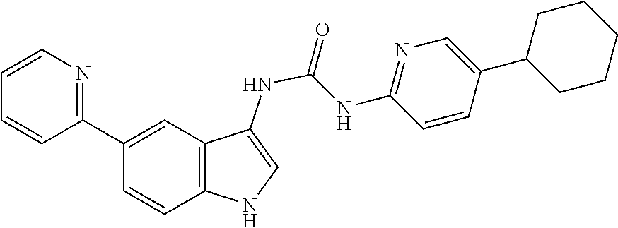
C1=C(C2CCCCC2)C=CC(NC(=O)NC2=CNC3=C2C=C(C2=NC=CC=C2)C=C3)=N1
